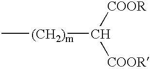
C[(CH2)m]C([COOR])[COOR]
